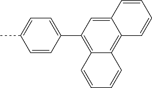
C1=C(C2=C3C(=C4C(=C2)C=CC=C4)C=CC=C3)C=CC(C)=C1
